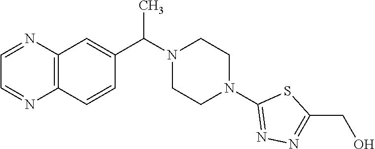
C12=C(C=CC(C(N3CCN(C4=NN=C(CO)S4)CC3)C)=C1)N=CC=N2
